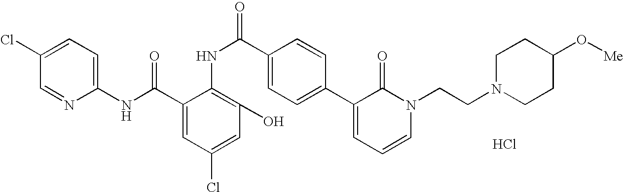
C1(NC(C2=CC(Cl)=CC(O)=C2NC(C2=CC=C(C3=CC=CN(CCN4CCC(O[Me])CC4)C3=O)C=C2)=O)=O)=CC=C(Cl)C=N1.Cl
